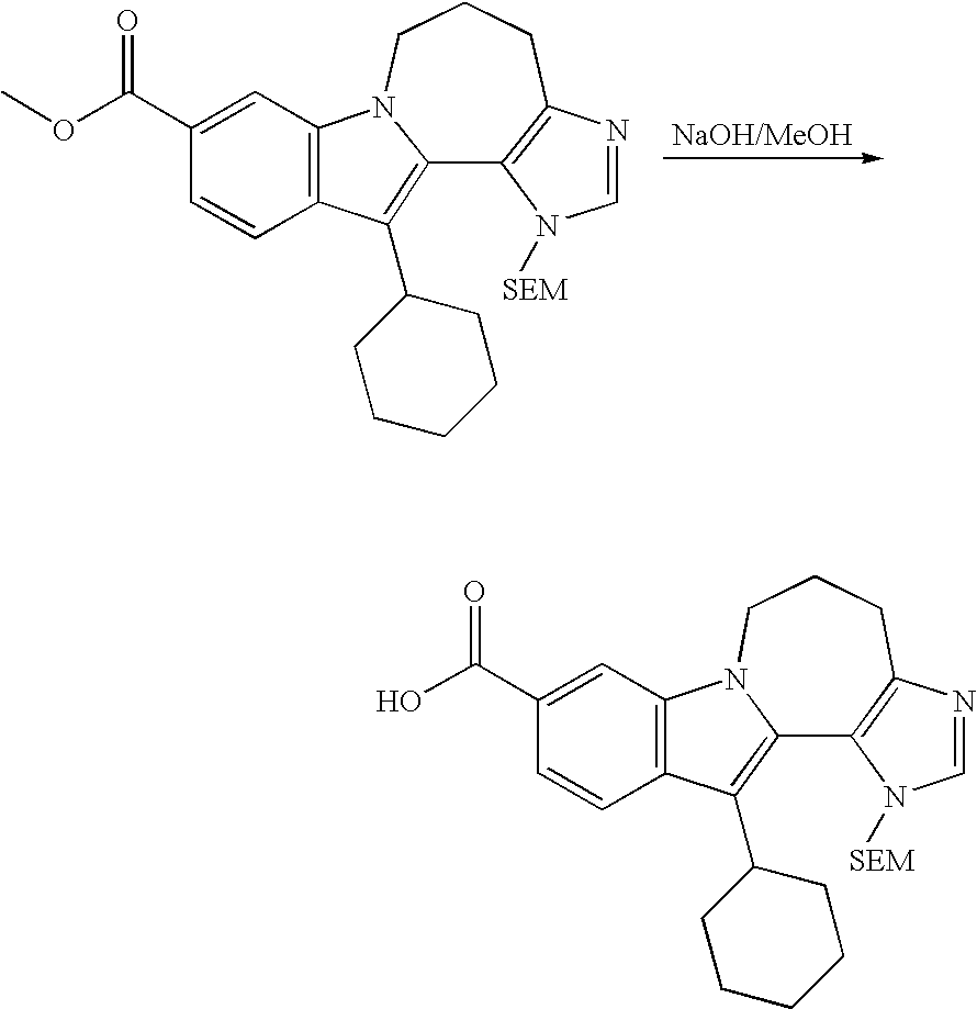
C1=NC2=C(N1[SEM])C1=C(C3CCCCC3)C3=C(C=C(C(OC)=O)C=C3)N1CCC2.C1=NC2=C(N1[SEM])C1=C(C3CCCCC3)C3=C(N1CCC2)C=C(C(O)=O)C=C3
